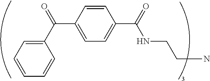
C1(C(=O)C2=CC=C(C(=O)NCCN)C=C2)=CC=CC=C1
